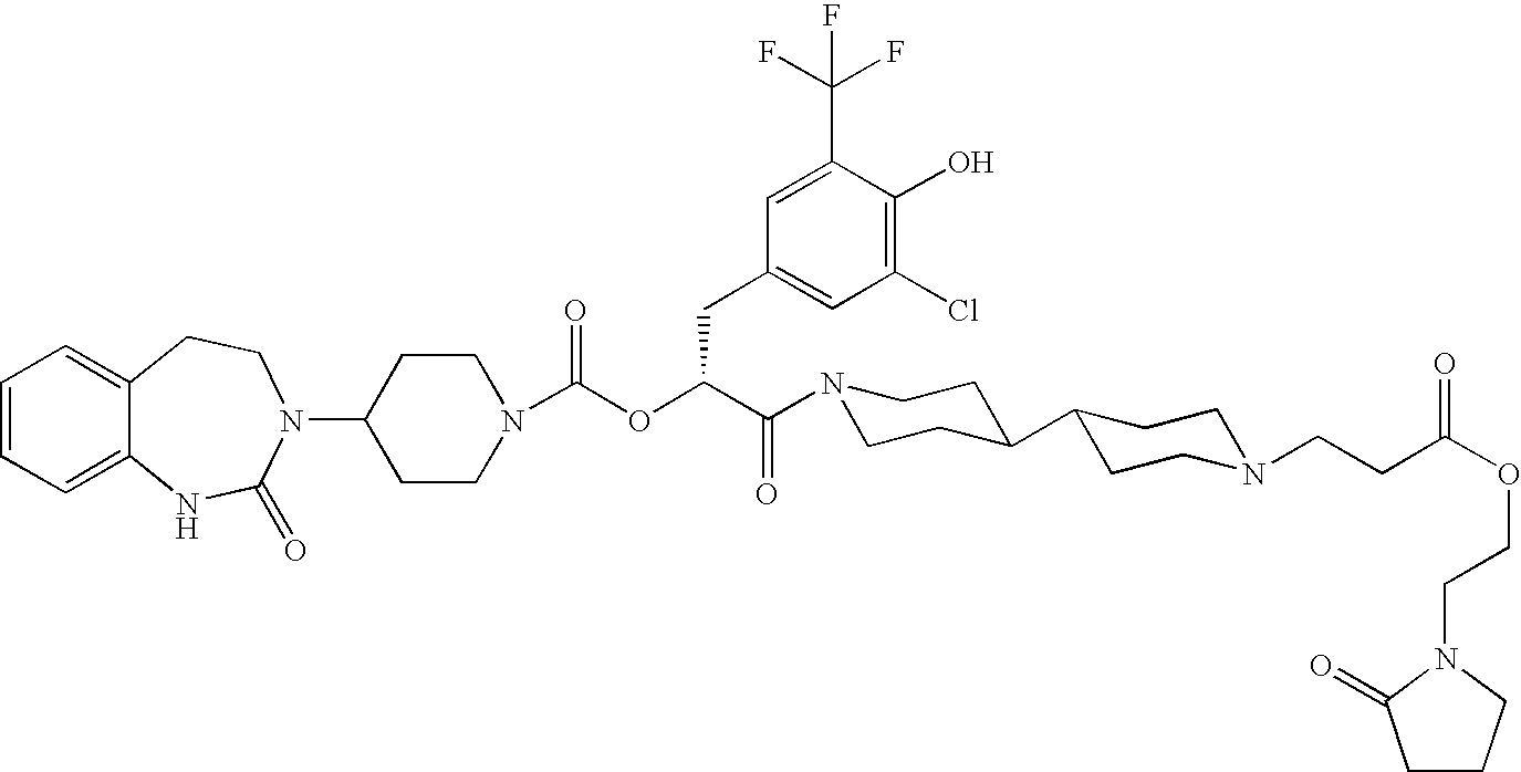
C1=CC=C2C(=C1)CCN(C1CCN(C(OC(C(N3CCC(C4CCN(CCC(OCCN5CCCC5=O)=O)CC4)CC3)=O)CC3=CC(Cl)=C(O)C(C(F)(F)F)=C3)=O)CC1)C(=O)N2
